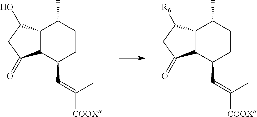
C12C(C(O)CC1=O)C(C)CCC2C=C([COOX])C.C12C(C([R6])CC1=O)C(C)CCC2C=C([COOX])C
